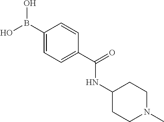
C1(B(O)O)=CC=C(C(=O)NC2CCN(C)CC2)C=C1
